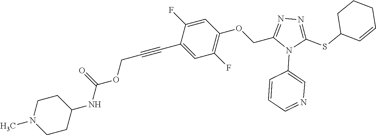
C1=C(F)C(C#CCOC(NC2CCN(C)CC2)=O)=CC(F)=C1OCC1=NN=C(SC2C=CCCC2)N1C1=CN=CC=C1
